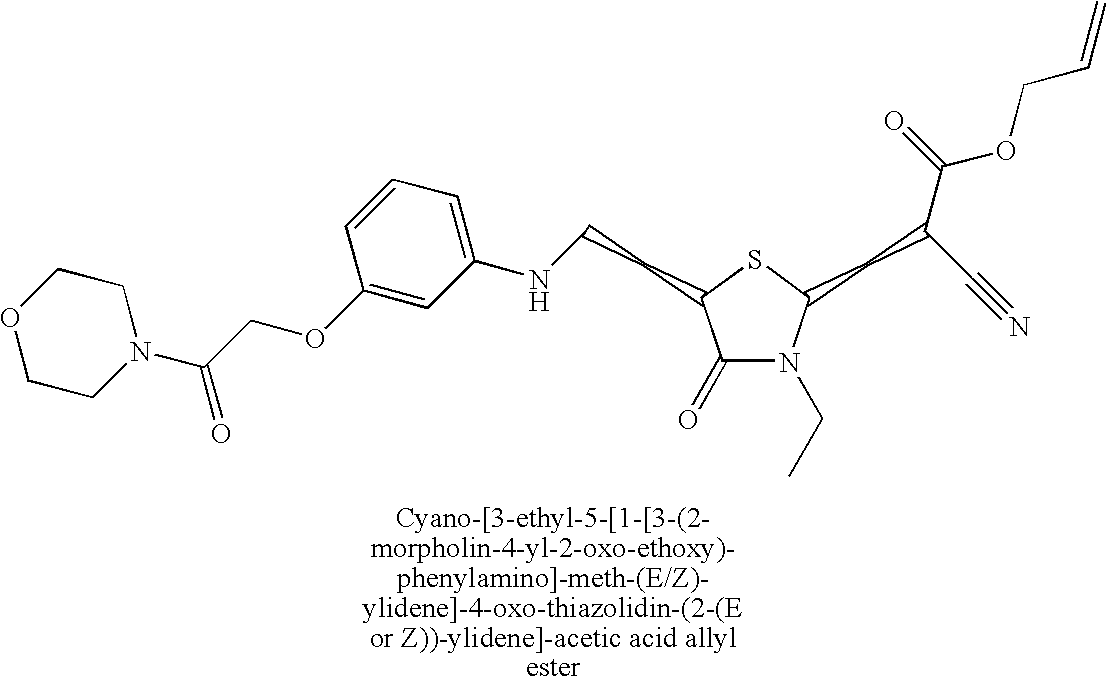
C1(=O)N(CC)C(CC(C(OCC=C)=O)C#N)SC1CCNC1=CC=CC(OCC(N2CCOCC2)=O)=C1
